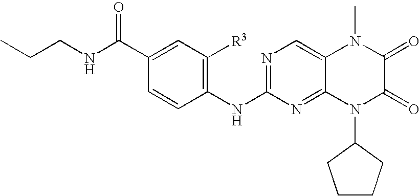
CCCNC(=O)C1=CC([R3])=C(NC2=NC=C3C(=N2)N(C2CCCC2)C(=O)C(=O)N3C)C=C1
